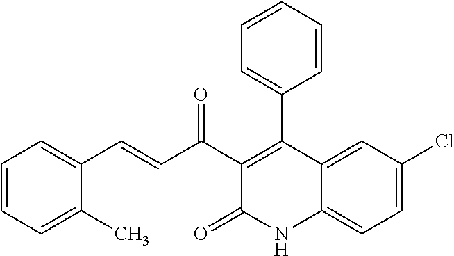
C1(C(C=CC2=CC=CC=C2C)=O)=C(C2=CC=CC=C2)C2=CC(Cl)=CC=C2NC1=O
